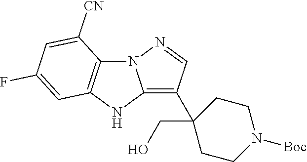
C12=C(C3(CO)CCN([Boc])CC3)C=NN1C1=C(N2)C=C(F)C=C1[CN]
